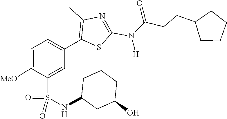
O=S(=O)(C1=CC(C2=C(C)N=C(N(C(CCC3CCCC3)=O)[H])S2)=CC=C1[MeO])NC1CCCC(O)C1
